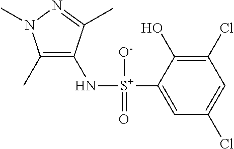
C1(C)=C(N[S+](C2=CC(Cl)=CC(Cl)=C2O)([O-])=O)C(C)=NN1C
